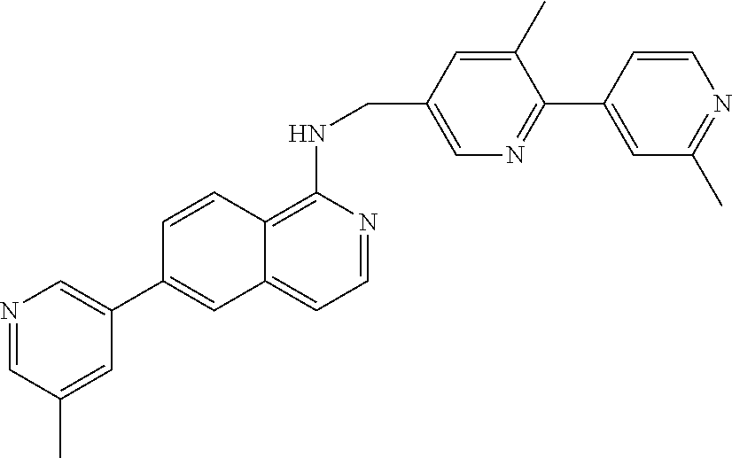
N1=CC(C)=CC(C2=CC3=CC=NC(NCC4=CN=C(C5=CC(C)=NC=C5)C(C)=C4)=C3C=C2)=C1
